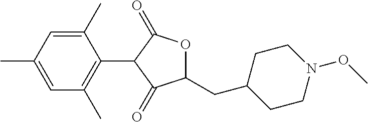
C1(C)=CC(C)=CC(C)=C1C1C(=O)OC(CC2CCN(OC)CC2)C1=O
